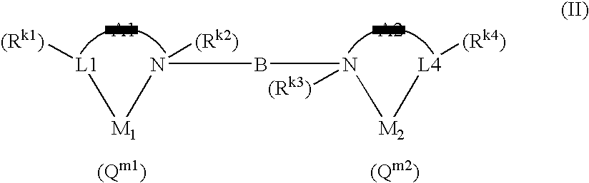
[L1]([(Rk1)])[M1]N([(Rk2)])BN([M2][L4][(Rk4)])[(Rk3)]
